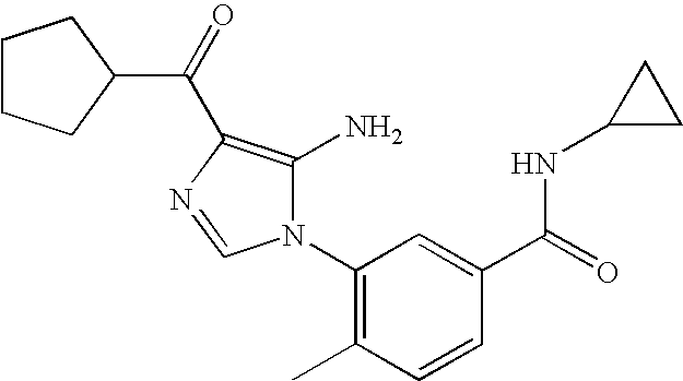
C1(N2C(N)=C(C(=O)C3CCCC3)N=C2)=C(C)C=CC(C(=O)NC2CC2)=C1
